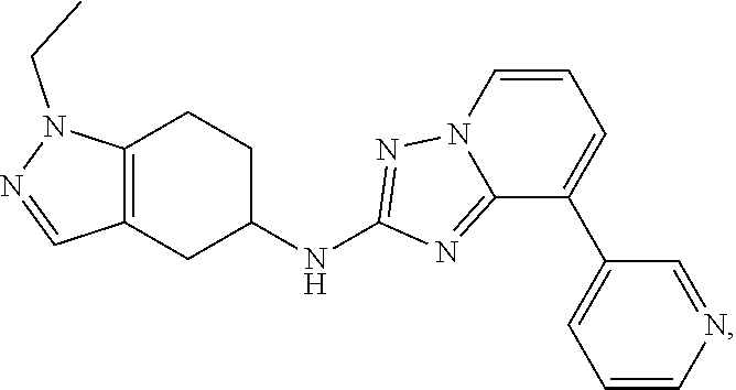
C12=C(CC(NC3=NN4C(=N3)C(C3=CC=CN=C3)=CC=C4)CC1)C=NN2CC
